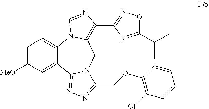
C1=C([MeO])C=C2C(=C1)N1C(=C(C3=NOC(C(C)C)=N3)N=C1)CN1C2=NN=C1COC1=C(Cl)C=CC=C1
